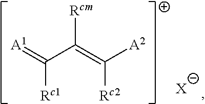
[A1]=C(C(=C([A2])[Rc2])[Rcm])[Rc1].[X]
